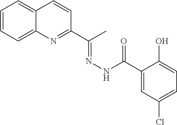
C12=CC=CC=C1N=C(C(C)=NNC(=O)C1=CC(Cl)=CC=C1O)C=C2
